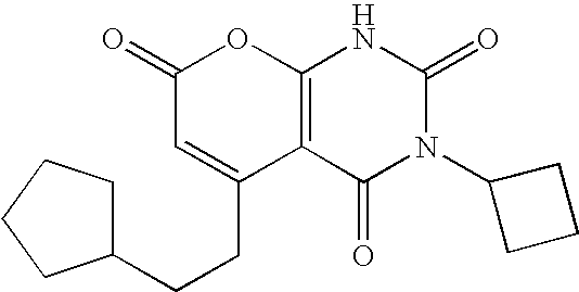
C12=C(C(=O)N(C3CCC3)C(=O)N1)C(CCC1CCCC1)=CC(=O)O2
